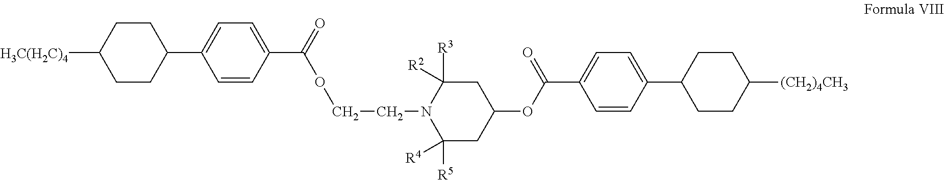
[H3C(H2C)4]C1CCC(C2=CC=C(C(=O)OCCN3C([R4])([R5])CC(OC(C4=CC=C(C5CCC([(CH2)4CH3])CC5)C=C4)=O)CC3([R2])[R3])C=C2)CC1
